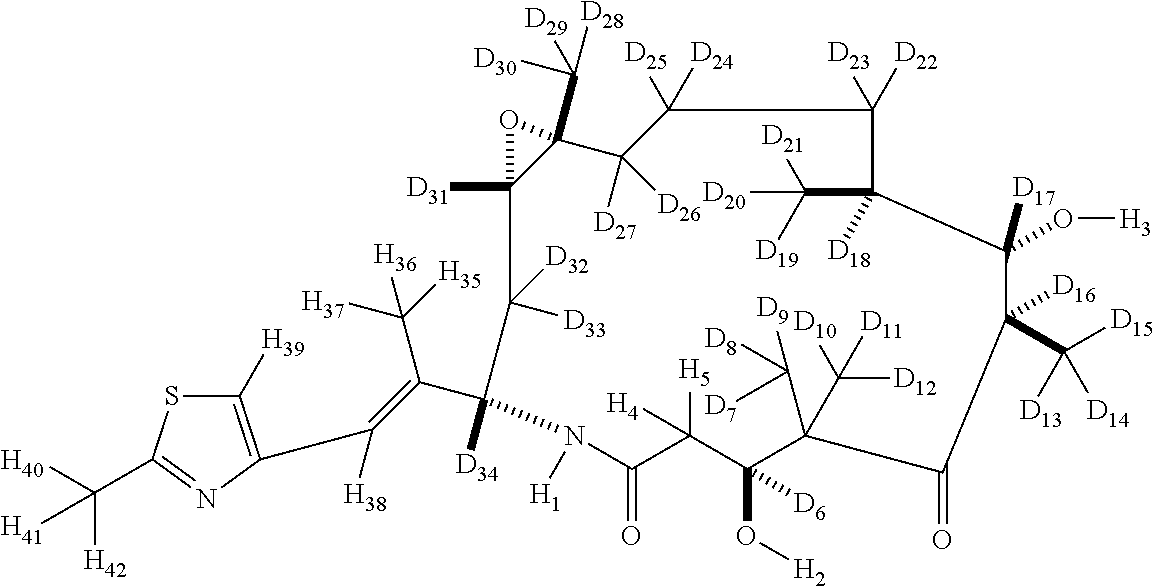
C1([H39])=C(C([H38])=C(C2([D34])C([D33])([D32])C3([D31])C(C([D29])([D28])[D30])(C([D27])([D26])C([D25])([D24])C([D23])([D22])C(C([D19])([D21])[D20])([D18])C([D17])(O[H3])C(C([D15])([D13])[D14])([D16])C(=O)C(C([D8])([D7])[D9])(C([D10])([D12])[D11])C(O[H2])([D6])C([H5])([H4])C(=O)N2[H1])O3)C([H35])([H37])[H36])N=C(C([H40])([H42])[H41])S1
